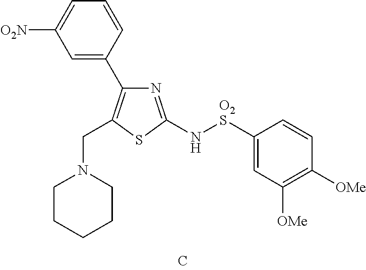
C1=CC(C2=C(CN3CCCCC3)SC(N[O2S]C3=CC([OMe])=C([OMe])C=C3)=N2)=CC([O2N])=C1
